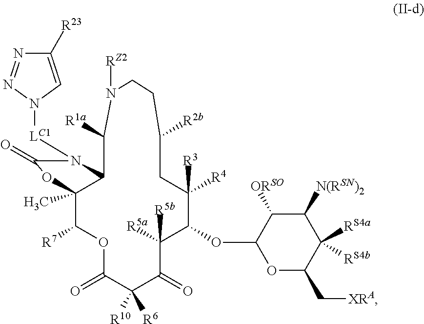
C12(C)C([R7])OC(=O)C([R6])([R10])C(=O)C([R5b])([R5a])C(OC3OC(C[XRA])C([RS4a])([RS4b])C([N(RSN)2])C3[ORSO])C([R3])([R4])CC([R2b])CCN([RZ2])C([R1a])C1N([LC1]N1C=C([R23])N=N1)C(=O)O2
